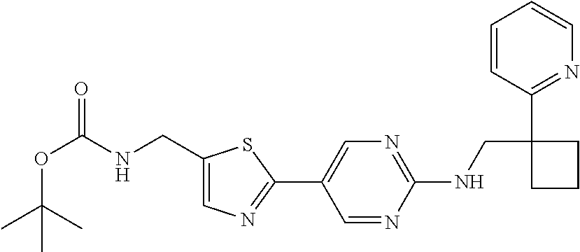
C1(C2=CN=C(NCC3(C4=NC=CC=C4)CCC3)N=C2)=NC=C(CNC(OC(C)(C)C)=O)S1
